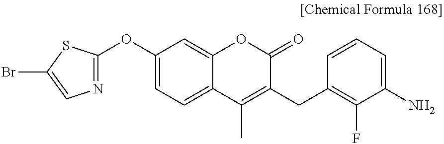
C1(OC2=CC=C3C(=C2)OC(=O)C(CC2=C(F)C(N)=CC=C2)=C3C)=NC=C(Br)S1
